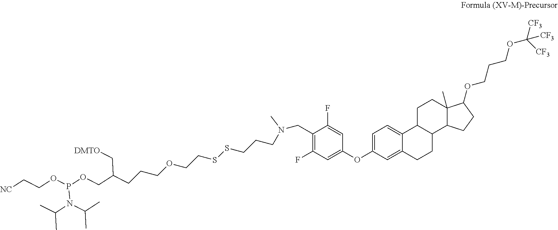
C1=C2C(=CC=C1OC1=CC(F)=C(CN(CCCSSCCOCCCC(COP(OCC[NC])N(C(C)C)C(C)C)C[DMTO])C)C(F)=C1)C1C(CC2)C2C(C)(CC1)C(OCCCOC([CF3])([CF3])[CF3])CC2
